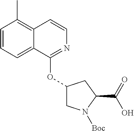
C1=CC=C2C(=C1C)C=CN=C2OC1CN([Boc])C(C(O)=O)C1
